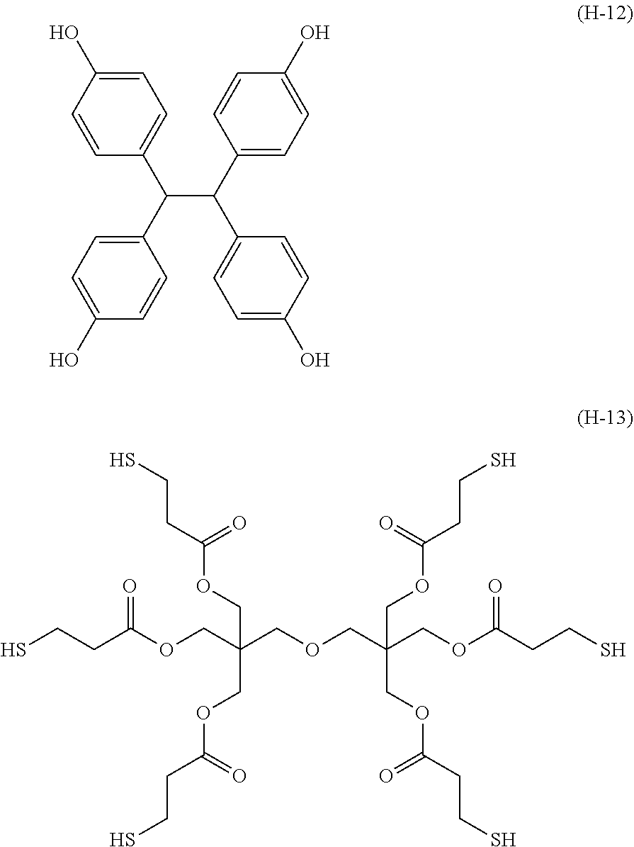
O(CC(COCC(COC(CCS)=O)(COC(CCS)=O)COC(CCS)=O)(COC(CCS)=O)COC(CCS)=O)C(CCS)=O.C(C(C1=CC=C(O)C=C1)C1=CC=C(O)C=C1)(C1=CC=C(O)C=C1)C1=CC=C(O)C=C1
